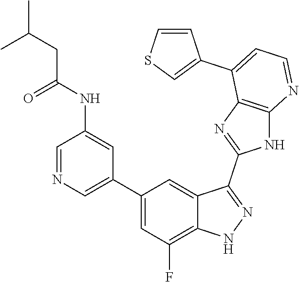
C1=NC=C(C2=CC(F)=C3C(=C2)C(C2=NC4=C(N2)N=CC=C4C2=CSC=C2)=NN3)C=C1NC(=O)CC(C)C
